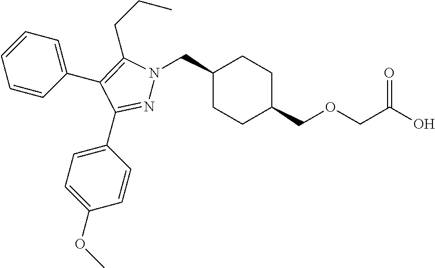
C1(CN2N=C(C3=CC=C(OC)C=C3)C(C3=CC=CC=C3)=C2CCC)CCC(COCC(O)=O)CC1
